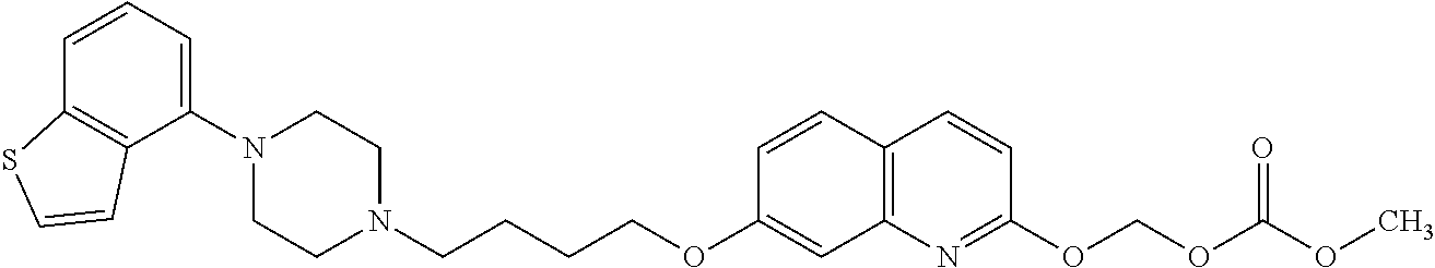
C1(N2CCN(CCCCOC3=CC4=C(C=C3)C=CC(OCOC(OC)=O)=N4)CC2)=CC=CC2=C1C=CS2
